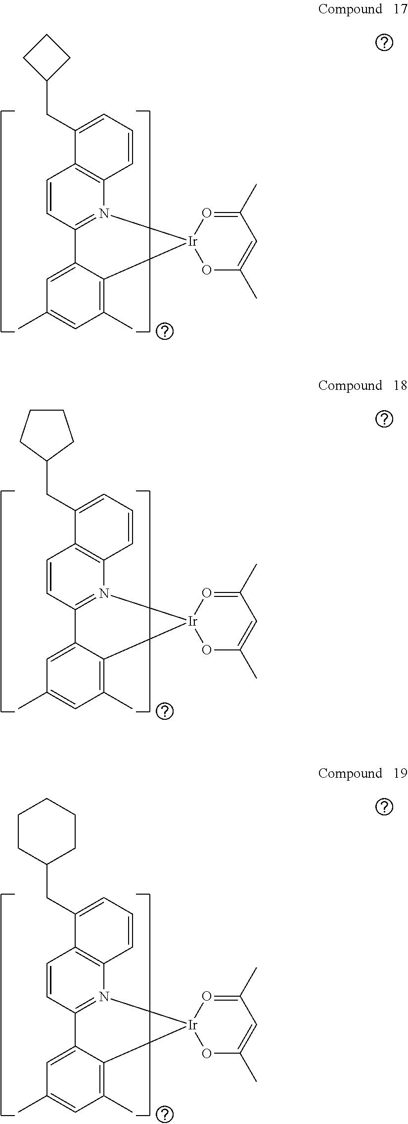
C1(CC2CCC2)=CC=CC2=C1C=CC1=N2[Ir]2(C3=C(C)C=C(C)C=C13)OC(C)=CC(C)=O2.C1(CC2CCCC2)=CC=CC2=C1C=CC1=N2[Ir]2(C3=C(C)C=C(C)C=C13)OC(C)=CC(C)=O2.C1(CC2CCCCC2)=CC=CC2=C1C=CC1=N2[Ir]2(C3=C(C)C=C(C)C=C13)OC(C)=CC(C)=O2
